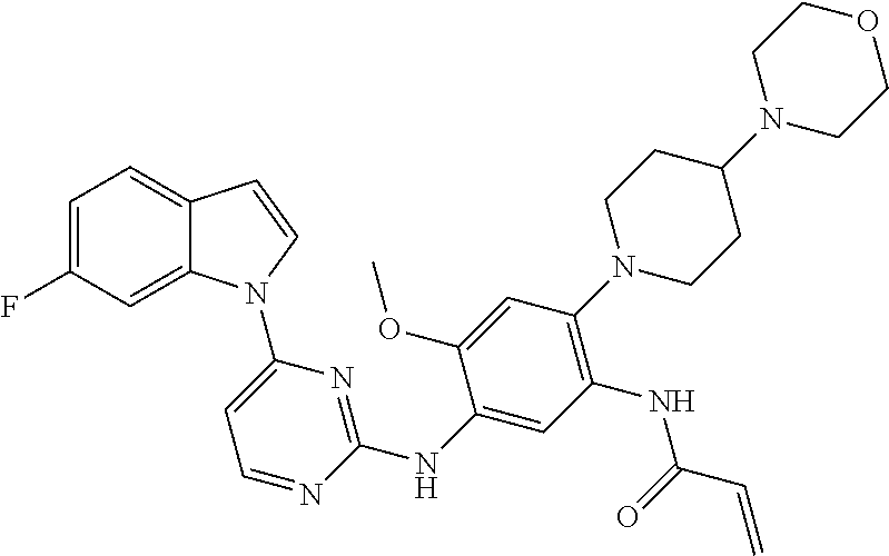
C1(NC2=NC(N3C4=CC(F)=CC=C4C=C3)=CC=N2)=CC(NC(C=C)=O)=C(N2CCC(N3CCOCC3)CC2)C=C1OC
